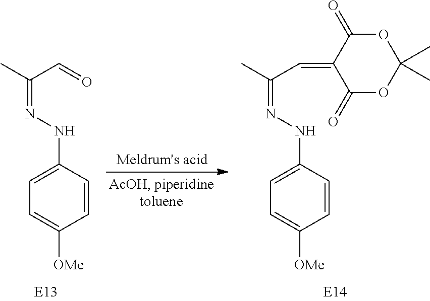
C1=CC(NN=C(C)C=O)=CC=C1[OMe].C1=CC(NN=C(C)C=C2C(=O)OC(C)(C)OC2=O)=CC=C1[OMe]
